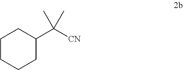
C([CN])(C)(C)C1CCCCC1
